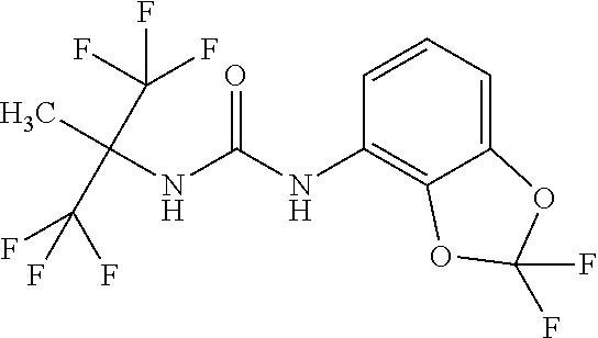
O=C(NC1=C2C(=CC=C1)OC(F)(F)O2)NC(C)(C(F)(F)F)C(F)(F)F
